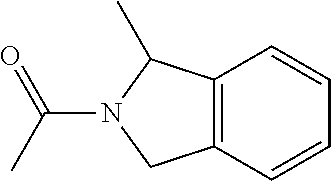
C12=C(C(C)N(C(=O)C)C1)C=CC=C2
